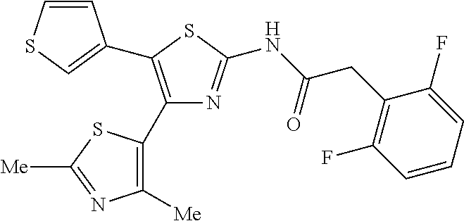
C1(C2=C([Me])N=C([Me])S2)=C(C2=CSC=C2)SC(NC(CC2=C(F)C=CC=C2F)=O)=N1
